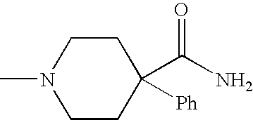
C1N(C)CCC(C(N)=O)([Ph])C1
